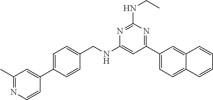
N1=C(NCC)N=C(C2=CC=C3C(=C2)C=CC=C3)C=C1NCC1=CC=C(C2=CC(C)=NC=C2)C=C1
